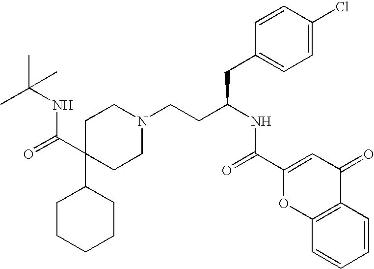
C1CCCCC1C1(C(=O)NC(C)(C)C)CCN(CCC(NC(=O)C2=CC(=O)C3=C(O2)C=CC=C3)CC2=CC=C(Cl)C=C2)CC1
